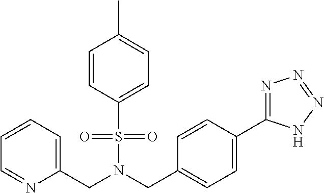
C(N(CC1=CC=C(C2=NN=NN2)C=C1)S(=O)(=O)C1=CC=C(C)C=C1)C1=CC=CC=N1
